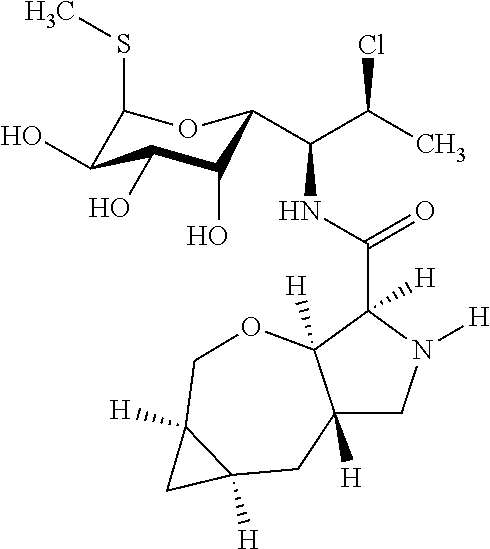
C12([H])CN([H])C(C(NC(C(C)Cl)C3C(O)C(O)C(O)C(SC)O3)=O)([H])C1([H])OCC1([H])C([H])(C2)C1
